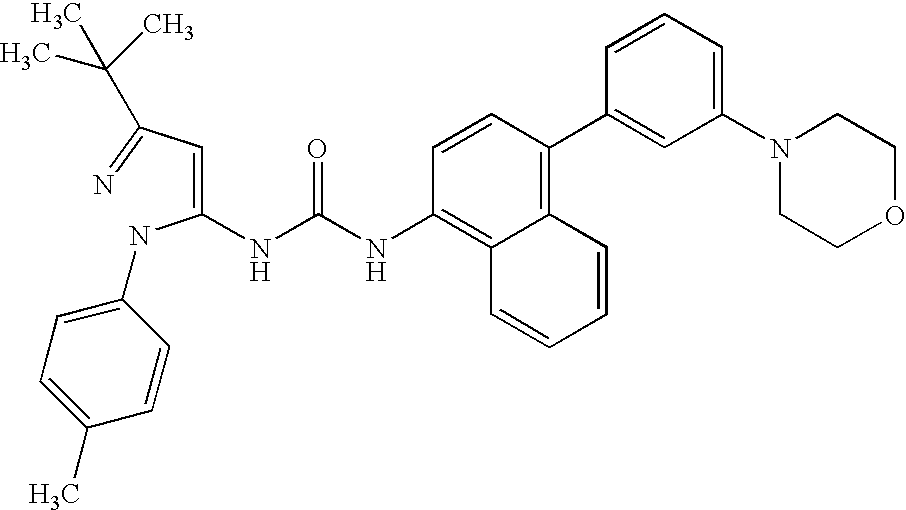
N(C(NC1=C2C(=C(C3=CC(N4CCOCC4)=CC=C3)C=C1)C=CC=C2)=O)C(=CC(=N)C(C)(C)C)NC1=CC=C(C)C=C1
